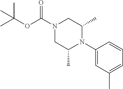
CC(OC(N1CC(C)N(C2=CC(C)=CC=C2)C(C)C1)=O)(C)C
